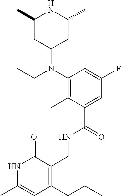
C1(N(CC)C2CC(C)NC(C)C2)=C(C)C(C(=O)NCC2=C(CCC)C=C(C)NC2=O)=CC(F)=C1
